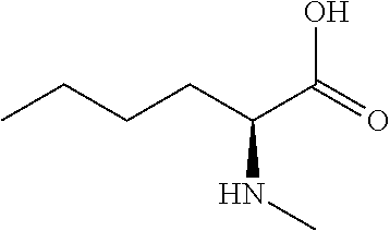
CCCCC(C(=O)O)NC
